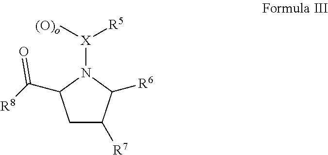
C1C([R7])C([R6])N([X]([R5])[(O)o])C1C([R8])=O
